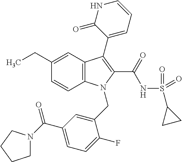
C1(CC)=CC2=C(C=C1)N(CC1=CC(C(=O)N3CCCC3)=CC=C1F)C(C(=O)NS(=O)(=O)C1CC1)=C2C1=CC=CNC1=O
